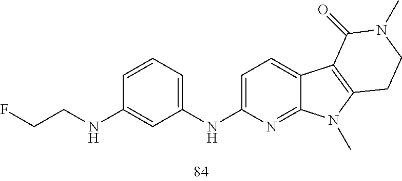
FCCNC1=CC(NC2=CC=C3C(=N2)N(C)C2=C3C(=O)N(C)CC2)=CC=C1
